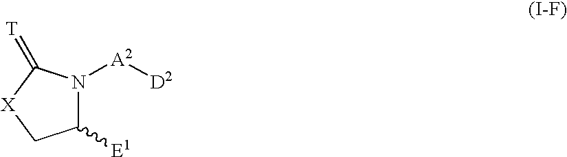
C1([E1])N([A2][D2])C(=[T])[X]C1
